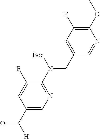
C1(CN(C2=NC=C(C([H])=O)C=C2F)[Boc])=CC(F)=C(OC)N=C1
